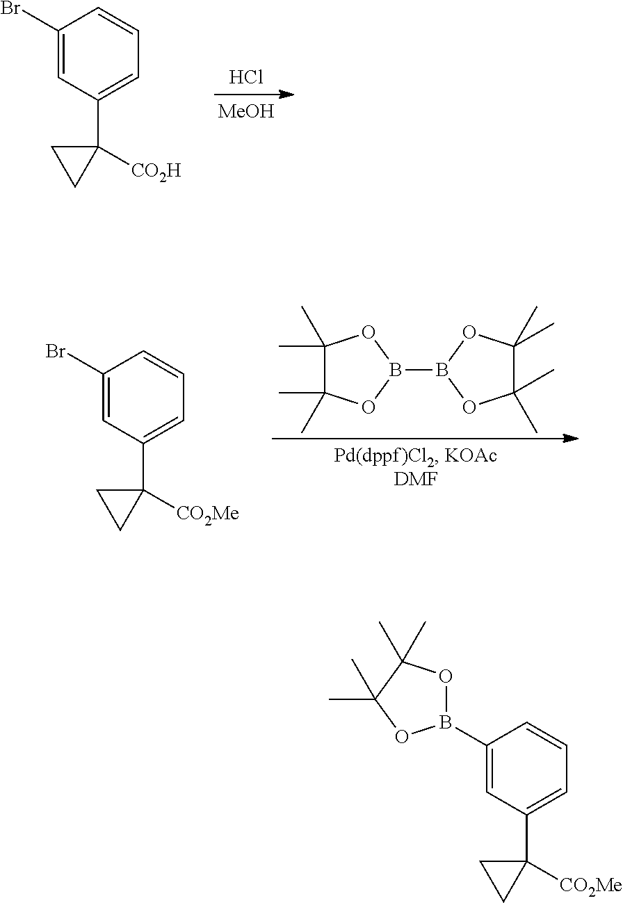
C1(Br)=CC(C2([CO2H])CC2)=CC=C1.Cl.[MeOH].C1(Br)=CC(C2([CO2Me])CC2)=CC=C1.B1(B2OC(C)(C)C(C)(C)O2)OC(C)(C)C(C)(C)O1.C1(B2OC(C)(C)C(C)(C)O2)=CC(C2([CO2Me])CC2)=CC=C1
